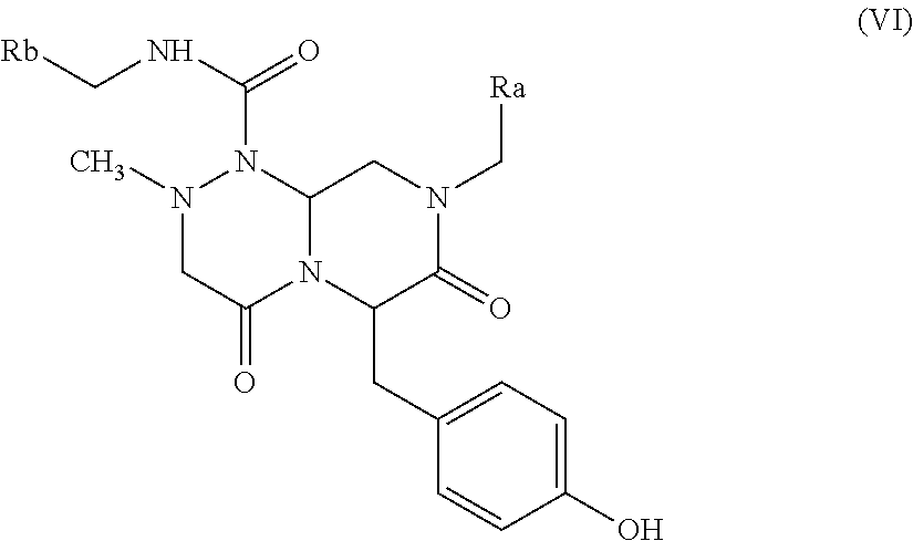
C12N(C(CC3=CC=C(O)C=C3)C(=O)N(C[Ra])C1)C(=O)CN(C)N2C(NC[Rb])=O
